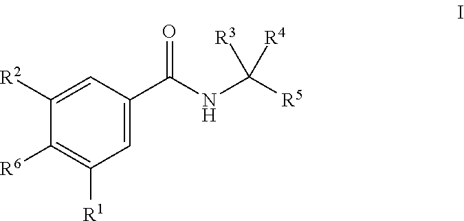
C1=C(C(NC([R5])([R3])[R4])=O)C=C([R2])C([R6])=C1[R1]
